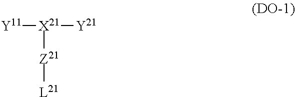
[Y11][X21]([Y21])[Z21][L21]
